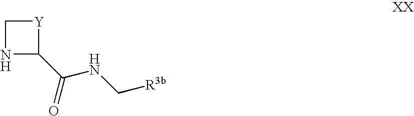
N1C(C(=O)NC[R3b])[Y]C1
